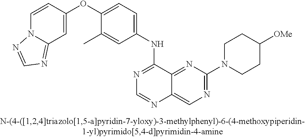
C1=CC(OC2=CC=C(NC3=NC=NC4=CN=C(N5CCC([OMe])CC5)N=C34)C=C2C)=CC2=NC=NN12
